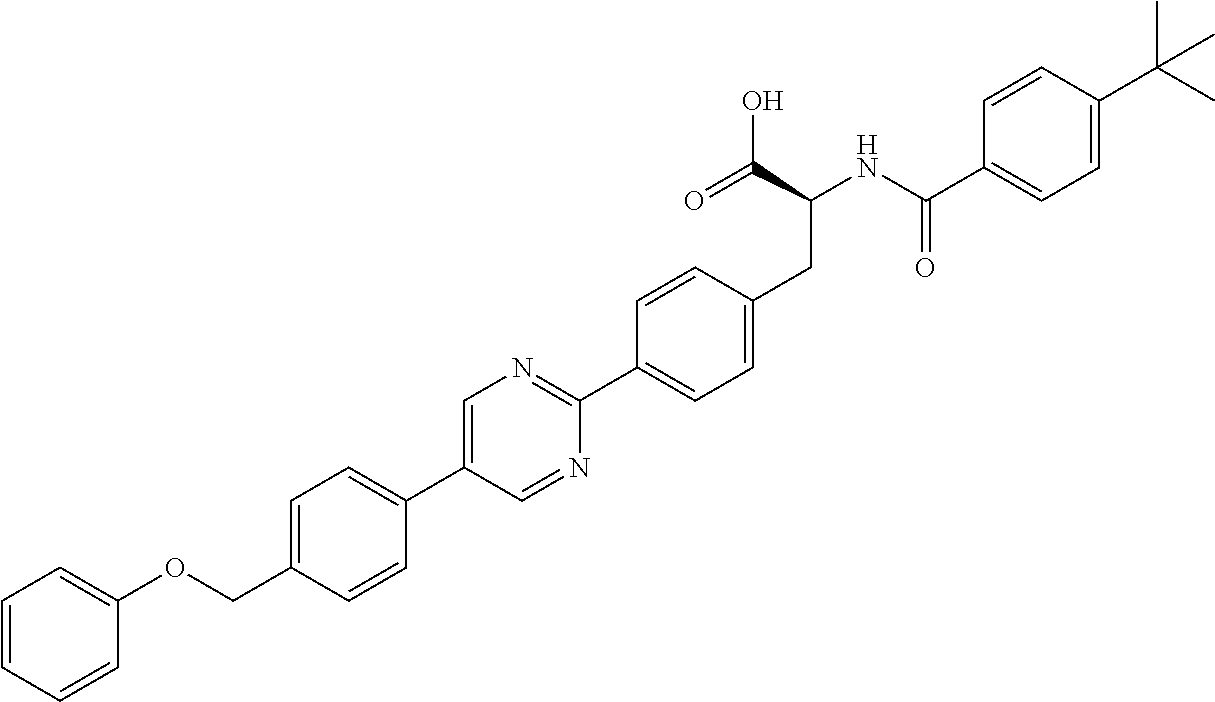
C1(OCC2=CC=C(C3=CN=C(C4=CC=C(CC(NC(=O)C5=CC=C(C(C)(C)C)C=C5)C(=O)O)C=C4)N=C3)C=C2)=CC=CC=C1
